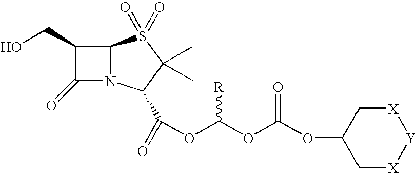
C1(CO)C(=O)N2C1S(=O)(=O)C(C)(C)C2C(=O)OC(OC(OC1C[X][Y][X]C1)=O)[R]
